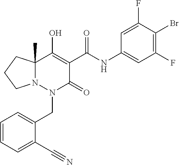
C1=CC=C(C#N)C(CN2C(=O)C(C(=O)NC3=CC(F)=C(Br)C(F)=C3)=C(O)C3(C)N2CCC3)=C1
